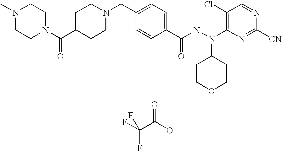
FC(C(O)=O)(F)F.N1(C)CCN(C(C2CCN(CC3=CC=C(C(NN(C4=C(Cl)C=NC([CN])=N4)C4CCOCC4)=O)C=C3)CC2)=O)CC1
